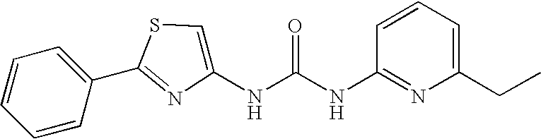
C1=CC(C2=NC(NC(NC3=NC(CC)=CC=C3)=O)=CS2)=CC=C1
